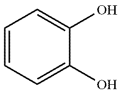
C1=CC=C(O)C(O)=C1
